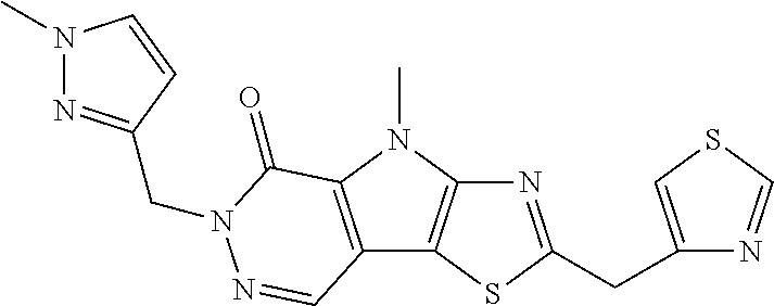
N1=C(CC2=CSC=N2)SC2=C1N(C)C1=C2C=NN(CC2=NN(C)C=C2)C1=O
